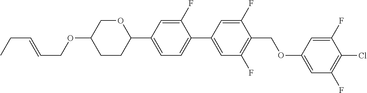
O1CC(OCC=CCC)CCC1C1=CC=C(C2=CC(F)=C(COC3=CC(F)=C(Cl)C(F)=C3)C(F)=C2)C(F)=C1
